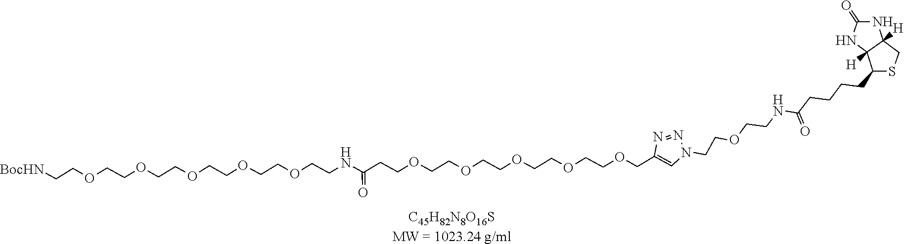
N(C(=O)CCCCC1SCC2([H])NC(=O)NC12[H])CCOCCN1C=C(COCCOCCOCCOCCOCCC(NCCOCCOCCOCCOCCOCC[BocHN])=O)N=N1.[C45H82N8O16SMW = 1023.24 g/ml]
